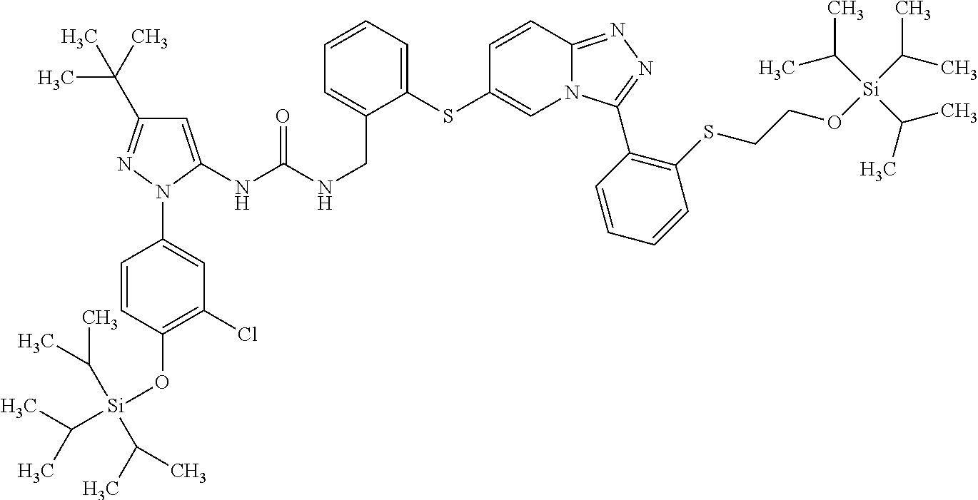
C1=C(NC(NCC2=CC=CC=C2SC2=CN3C(=NN=C3C3=C(SCCO[Si](C(C)C)(C(C)C)C(C)C)C=CC=C3)C=C2)=O)N(C2=CC(Cl)=C(O[Si](C(C)C)(C(C)C)C(C)C)C=C2)N=C1C(C)(C)C
